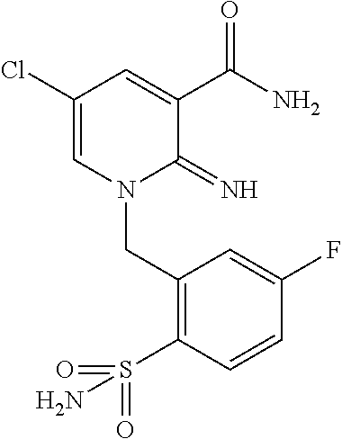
C1(Cl)=CN(CC2=C(S(=O)(=O)N)C=CC(F)=C2)C(=N)C(C(N)=O)=C1
